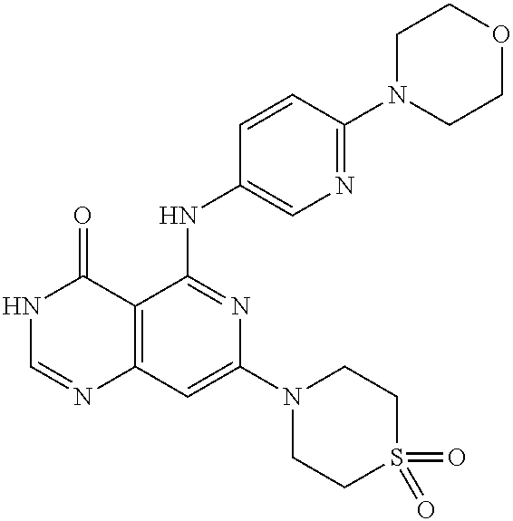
C12=C(C=C(N3CCS(=O)(=O)CC3)N=C1NC1=CN=C(N3CCOCC3)C=C1)N=CNC2=O
